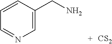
C1=CC(CN)=CN=C1.[CS2]
